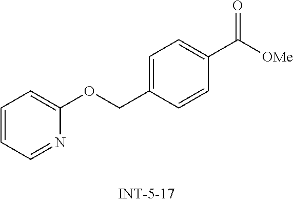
C1=CC=NC(OCC2=CC=C(C(=O)[OMe])C=C2)=C1
